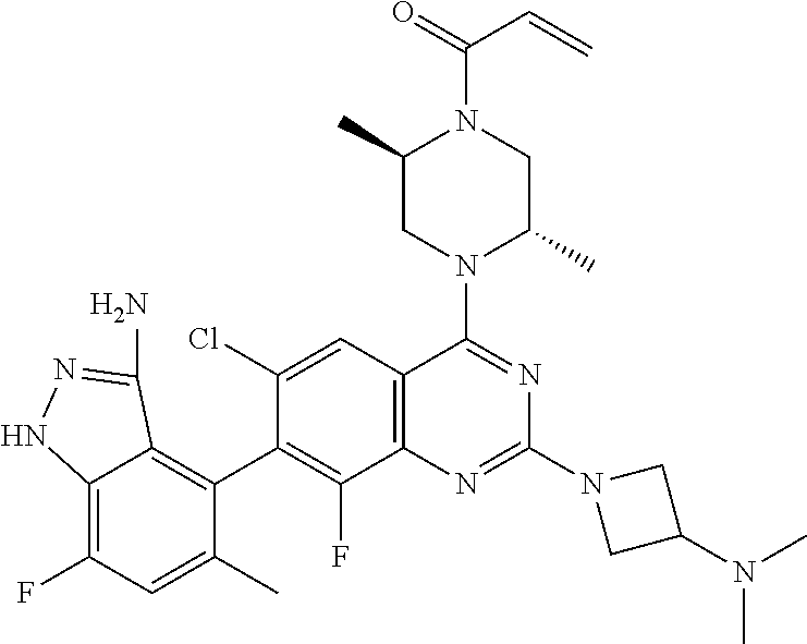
C12=C(F)C=C(C)C(C3=C(F)C4=C(C=C3Cl)C(N3C(C)CN(C(=O)C=C)C(C)C3)=NC(N3CC(N(C)C)C3)=N4)=C1C(N)=NN2
